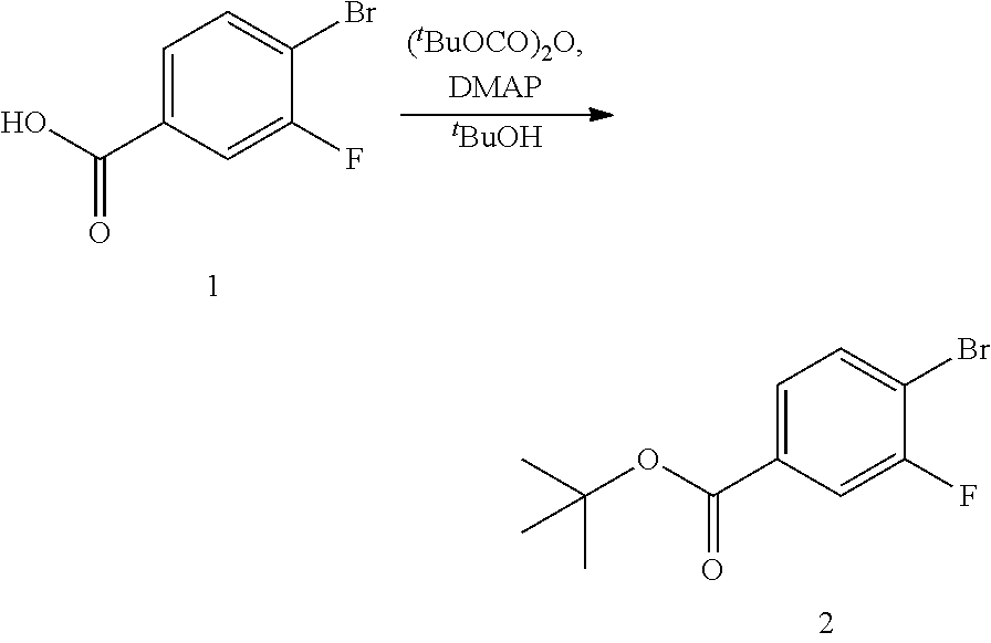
C1=C(C(O)=O)C=C(F)C(Br)=C1.[tBuOH].C1=C(C(OC(C)(C)C)=O)C=C(F)C(Br)=C1
